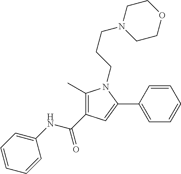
C1(C)=C(C(NC2=CC=CC=C2)=O)C=C(C2=CC=CC=C2)N1CCCN1CCOCC1
